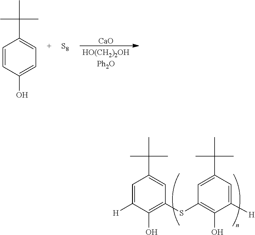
C1(C(C)(C)C)=CC=C(O)C=C1.[S8].[CaO].C1(C(C)(C)C)=CC(SC2=C(O)C([H])=CC(C(C)(C)C)=C2)=C(O)C([H])=C1
